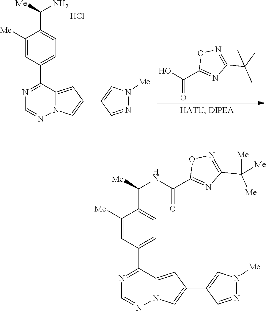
C1([Me])=CC(C2=NC=NN3C2=CC(C2=CN([Me])N=C2)=C3)=CC=C1C([Me])N.Cl.OC(C1=NC(C(C)(C)C)=NO1)=O.C1([Me])=CC(C2=NC=NN3C2=CC(C2=CN([Me])N=C2)=C3)=CC=C1C([Me])NC(C1=NC(C([Me])([Me])[Me])=NO1)=O
